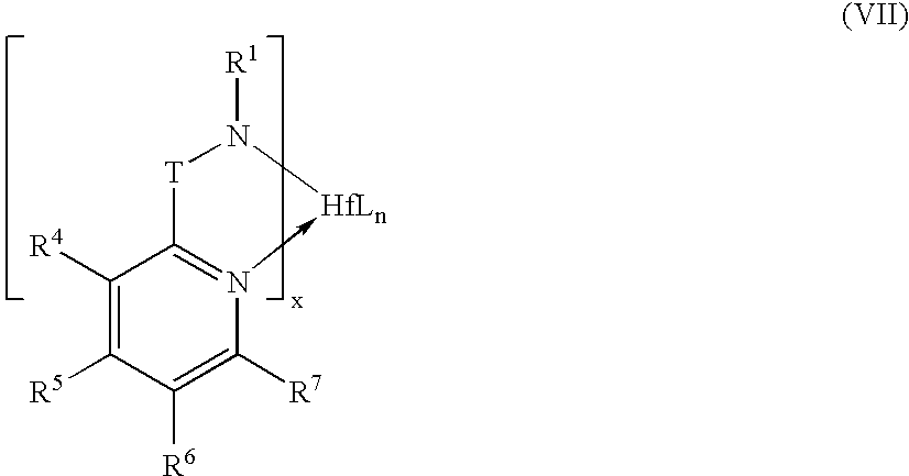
C1([R4])=C([R5])C([R6])=C([R7])N2->[HfLn]N([R1])[T]C=21
